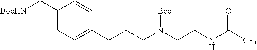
C1(C[BocHN])=CC=C(CCCN(CCNC([CF3])=O)[Boc])C=C1
